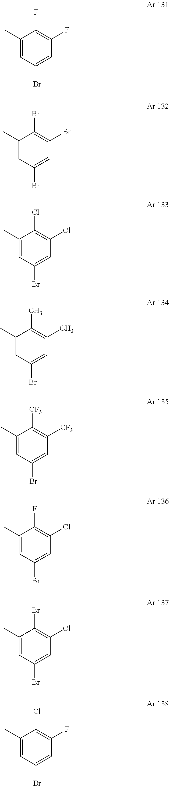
C1(C)=CC(Br)=CC(F)=C1F.C1(C)=CC(Br)=CC(Br)=C1Br.C1(C)=CC(Br)=CC(Cl)=C1Cl.C1(C)=CC(Br)=CC(C)=C1C.C1(C)=CC(Br)=CC([CF3])=C1[CF3].C1(C)=CC(Br)=CC(Cl)=C1F.C1(C)=CC(Br)=CC(Cl)=C1Br.C1(C)=CC(Br)=CC(F)=C1Cl
